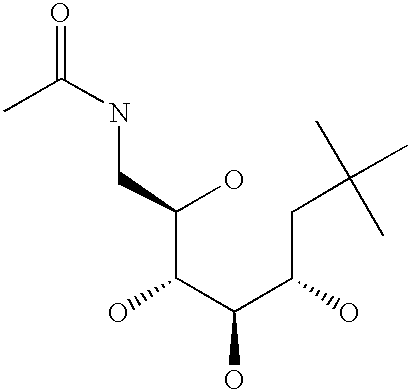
C(C(C(C(CC(C)(C)C)O)O)O)(O)CNC(=O)C
